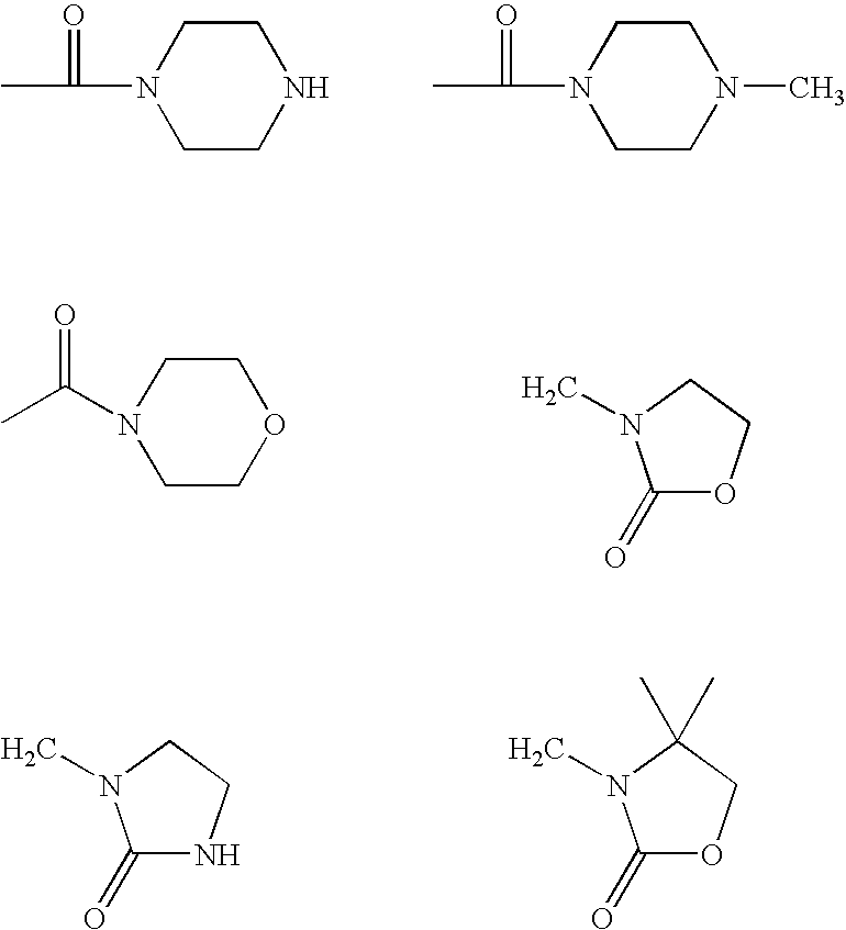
N1(C(=O)C)CCNCC1.N1(C(=O)C)CCN(C)CC1.N1(C(C)=O)CCOCC1.N1(C)C(=O)OCC1.N1(C)C(=O)NCC1.N1(C)C(=O)OCC1(C)C
